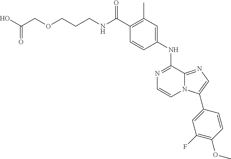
C(C1=C(C)C=C(NC2=NC=CN3C2=NC=C3C2=CC(F)=C(OC)C=C2)C=C1)(=O)NCCCOCC(O)=O
